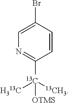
[H313C][13C](C1=NC=C(Br)C=C1)([13CH3])[OTMS]
